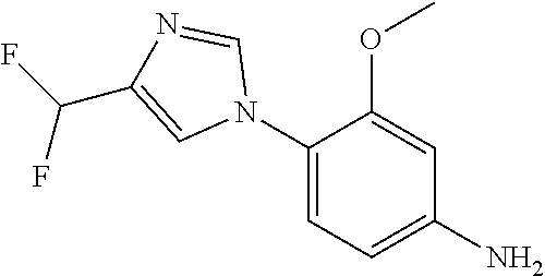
C1(N2C=NC(C(F)F)=C2)=CC=C(N)C=C1OC
